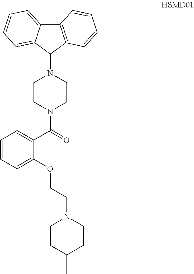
C1(OCCN2CCC(C)CC2)=CC=CC=C1C(=O)N1CCN(C2C3=C(C4=CC=CC=C24)C=CC=C3)CC1
